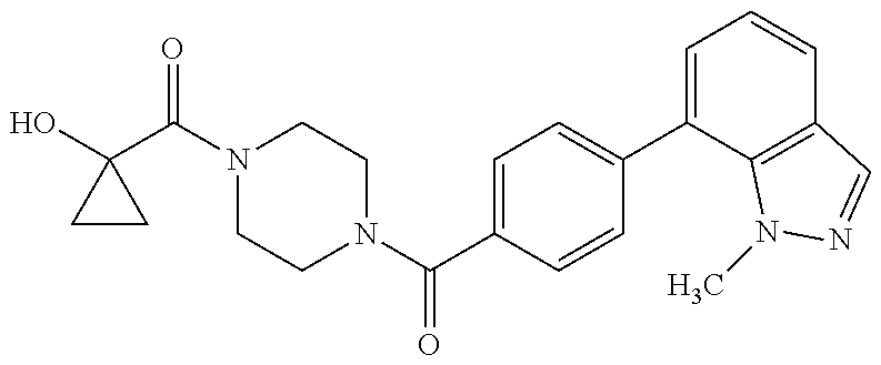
C1(O)(C(N2CCN(C(C3=CC=C(C4=CC=CC5=C4N(C)N=C5)C=C3)=O)CC2)=O)CC1
